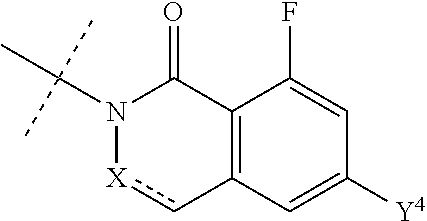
C(N1[X]cC2=C(C1=O)C(F)=CC([Y4])=C2)(C)(C)C
